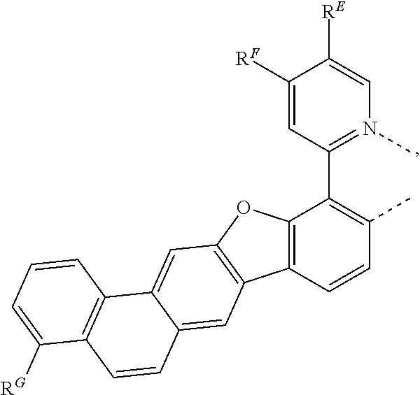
C12=C(C=CC(C)=C1C1=N(C)C=C([RE])C([RF])=C1)C1=C(O2)C=C2C(=C1)C=CC1=C2C=CC=C1[RG]
